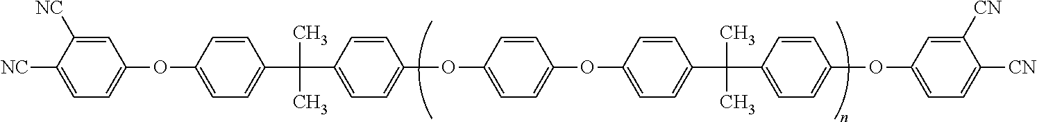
C1([NC])=CC(OC2=CC=C(C(C)(C)C3=CC=C(OC4=CC=C(OC5=CC=C(C(C)(C)C6=CC=C(OC7=CC=C([CN])C([CN])=C7)C=C6)C=C5)C=C4)C=C3)C=C2)=CC=C1[NC]
